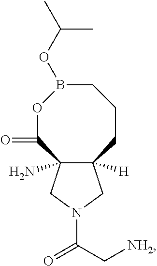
C12([H])C(N)(CN(C(C[NH2])=O)C1)C(=O)OB(OC(C)C)CCC2
